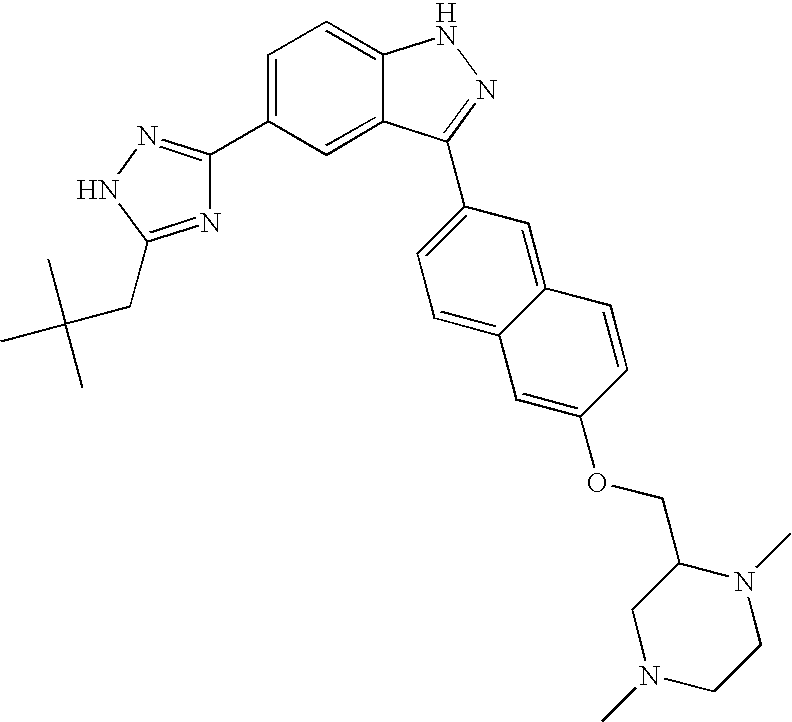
C1=C(C2=NNC(CC(C)(C)C)=N2)C=C2C(=C1)NN=C2C1=CC=C2C(=C1)C=CC(OCC1CN(C)CCN1C)=C2
